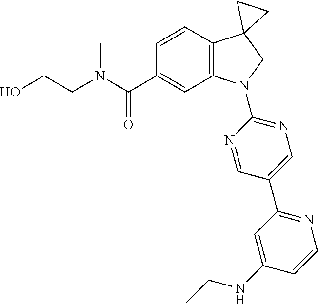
C(C1=CC2=C(C=C1)C1(CN2C2=NC=C(C3=NC=CC(NCC)=C3)C=N2)CC1)(=O)N(CCO)C
